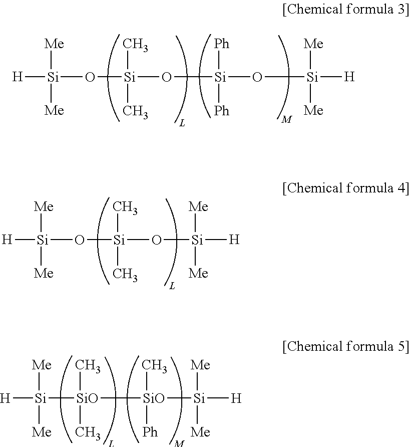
[H][Si](O[Si](O[Si](O[Si]([H])([Me])[Me])([Ph])[Ph])(C)C)([Me])[Me].[H][Si](O[Si](C)(C)O[Si]([H])([Me])[Me])([Me])[Me].[H][Si]([Me])([Me])[SiO](C)(C)[SiO](C)([Ph])[Si]([H])([Me])[Me]
